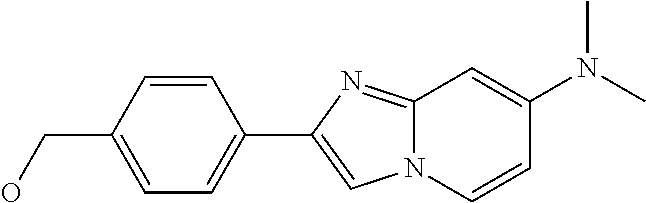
N12C(=NC(C3=CC=C(CO)C=C3)=C1)C=C(N(C)C)C=C2
